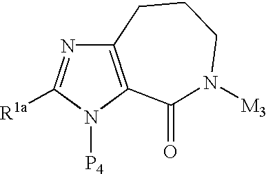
C12=C(N([P4])C([R1a])=N1)C(=O)N([M3])CCC2
